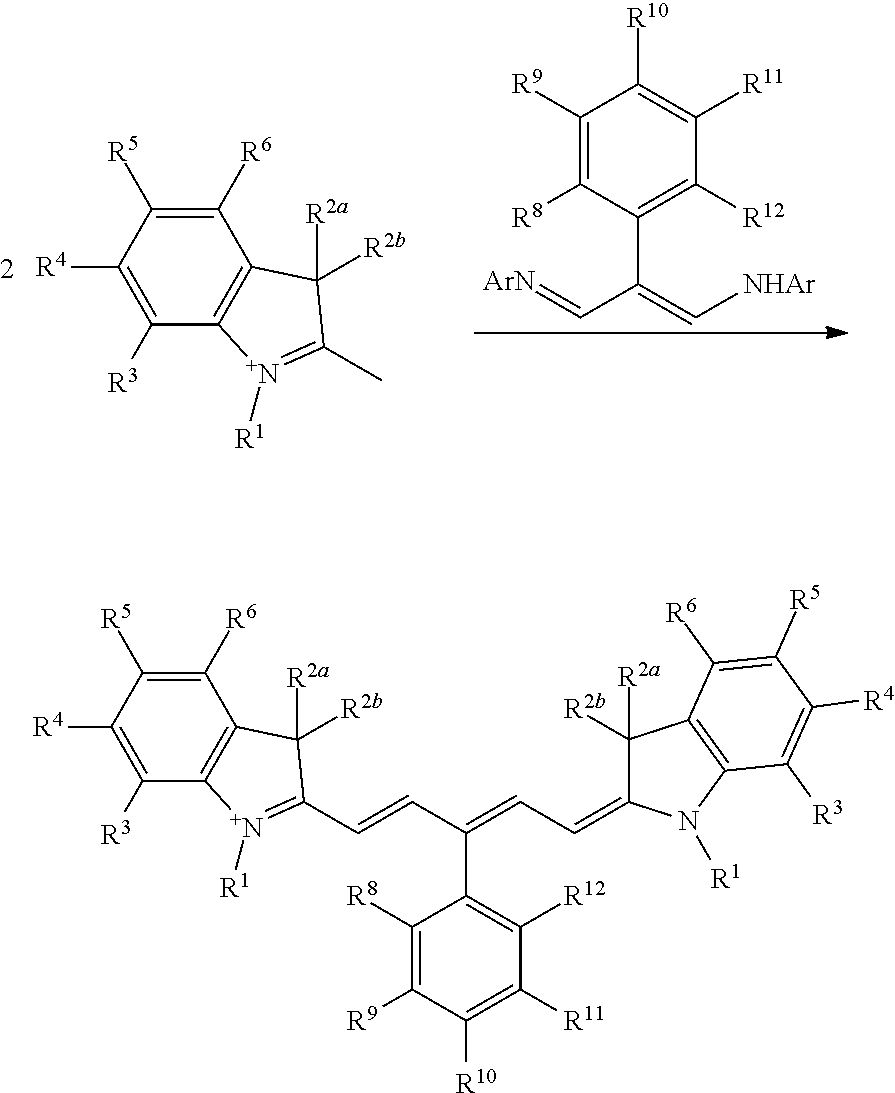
C1([R6])=C([R5])C([R4])=C([R3])C2=C1C([R2a])([R2b])C(C)=[N+]2[R1].C1([R9])=C([R8])C(C(=C[NHAr])C=[ArN])=C([R12])C([R11])=C1[R10].C1([R6])=C([R5])C([R4])=C([R3])C2=C1C([R2a])([R2b])C(C=CC(=CC=C1C([R2a])([R2b])C3=C(N1[R1])C([R3])=C([R4])C([R5])=C3[R6])C1=C([R12])C([R11])=C([R10])C([R9])=C1[R8])=[N+]2[R1]
